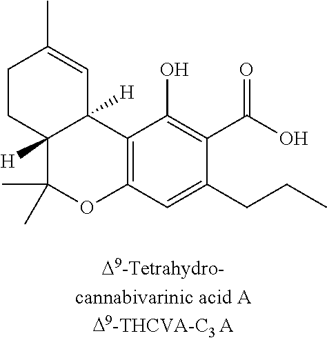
C1CC2([H])C([H])(C=C1C)C1=C(OC2(C)C)C=C(CCC)C(C(O)=O)=C1O
